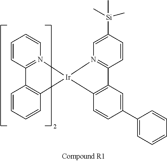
C1=CC2=N(C=C1)[Ir]1(C3=C2C=CC=C3)N2=C(C=CC([Si](C)(C)C)=C2)C2=C1C=CC(C1=CC=CC=C1)=C2
